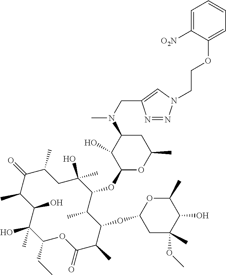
C1(CC)C(C)(O)C(O)C(C)C(=O)C(C)CC(O)(C)C(OC2OC(C)CC(N(C)CC3=CN(CCOC4=CC=CC=C4[O2N])N=N3)C2O)C(C)C(OC2CC(C)(OC)C(O)C(C)O2)C(C)C(=O)O1
